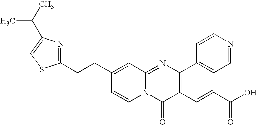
C1(CCC2=CC3=NC(C4=CC=NC=C4)=C(C=CC(O)=O)C(=O)N3C=C2)=NC(C(C)C)=CS1
